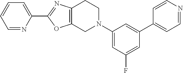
C1=NC(C2=NC3=C(O2)CN(C2=CC(F)=CC(C4=CC=NC=C4)=C2)CC3)=CC=C1
